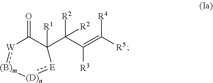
[W]1:[(B)m][(D)n]:[E]C(C(C(=C([R5])[R4])[R3])([R2])[R2])([R1])C1=O
